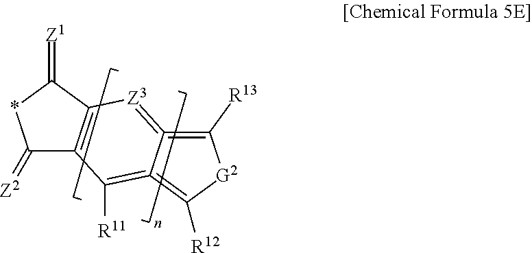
C1(=[Z2])C2=C(C(=[Z1])*1)[Z3]=C1=C([R13])[G2]C([R12])=C1=C2[R11]
